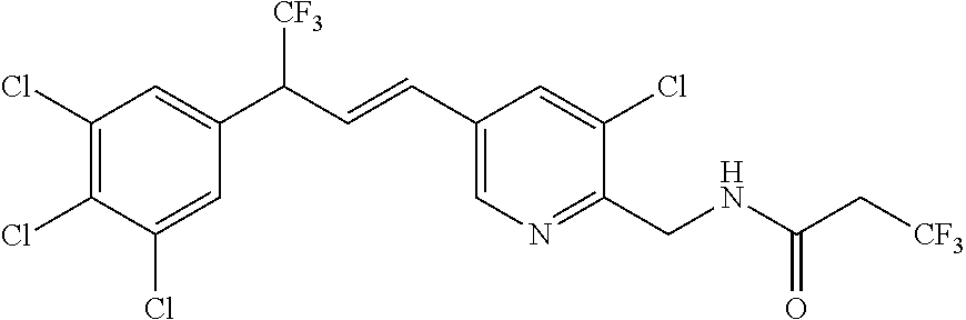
C1(Cl)=CC(C(C=CC2=CN=C(CNC(C[CF3])=O)C(Cl)=C2)[CF3])=CC(Cl)=C1Cl
